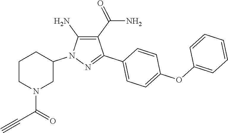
C1(C(N)=O)=C(N)N(C2CCCN(C(C#C)=O)C2)N=C1C1=CC=C(OC2=CC=CC=C2)C=C1
